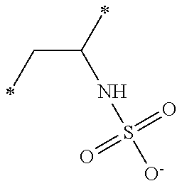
C(C(NS([O-])(=O)=O)C)C
